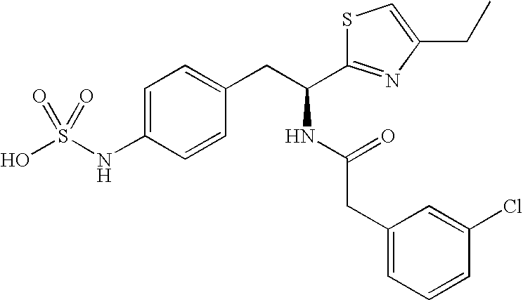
C1=C(NS(O)(=O)=O)C=CC(CC(NC(CC2=CC=CC(Cl)=C2)=O)C2=NC(CC)=CS2)=C1
